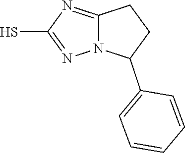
N12C(=NC(S)=N1)CCC2C1=CC=CC=C1
